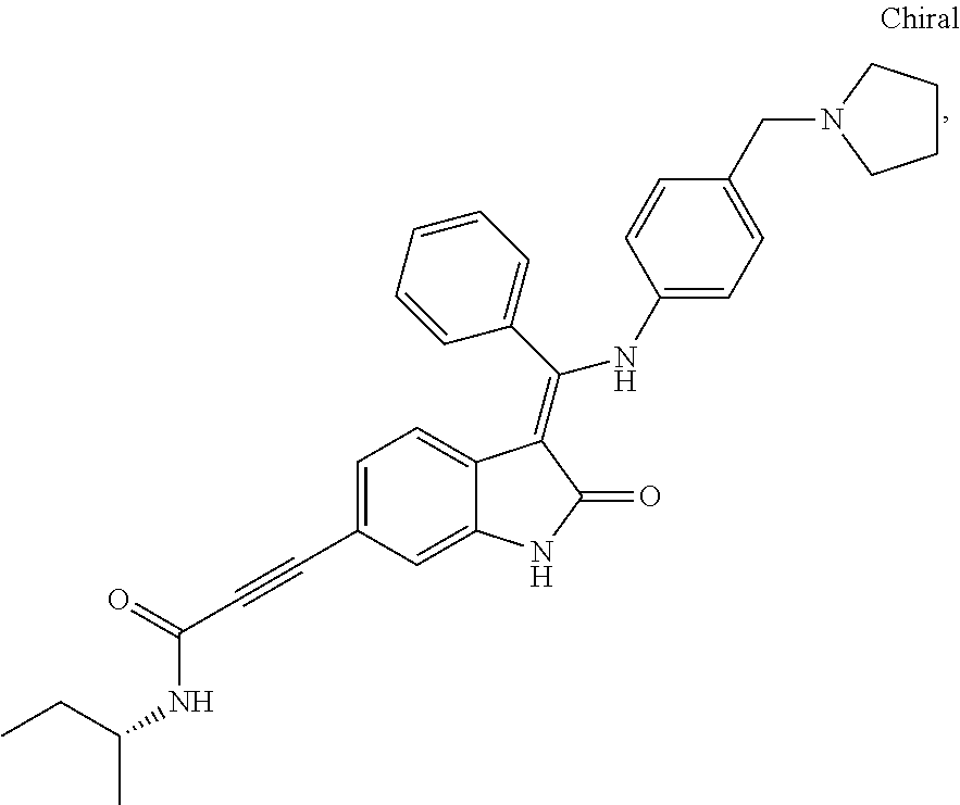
C1=C(C#CC(NC(C)CC)=O)C=C2C(=C1)C(=C(C1=CC=CC=C1)NC1=CC=C(CN3CCCC3)C=C1)C(=O)N2
